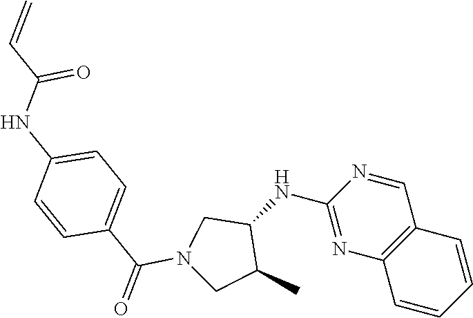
C1(NC2C(C)CN(C(C3=CC=C(NC(C=C)=O)C=C3)=O)C2)=NC2=C(C=N1)C=CC=C2
